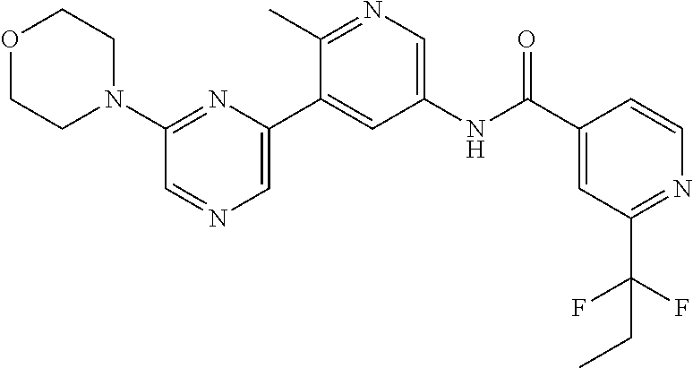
O1CCN(C2=NC(C3=CC(NC(C4=CC(C(F)(F)CC)=NC=C4)=O)=CN=C3C)=CN=C2)CC1
